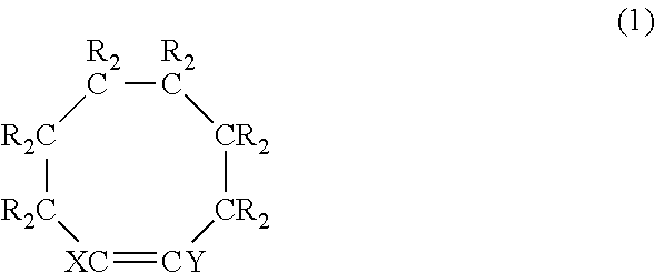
[XC]1=[CY][CR2][CR2][R2C][R2C][R2C][R2C]1
